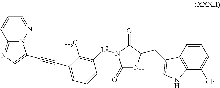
N12C(=NC=C1C#CC1=CC=CC([L2]N3C(=O)NC(CC4=CNC5=C4C=CC=C5Cl)C3=O)=C1C)C=CC=N2
